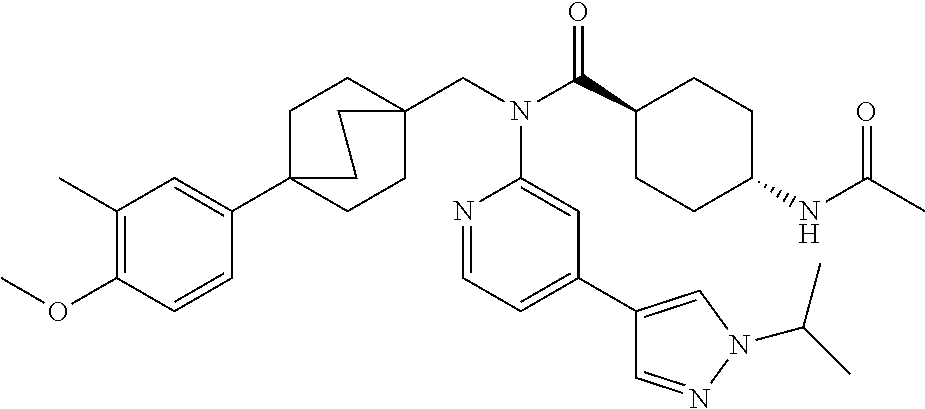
COC1=C(C)C=C(C23CCC(CN(C(C4CCC(NC(C)=O)CC4)=O)C4=CC(C5=CN(C(C)C)N=C5)=CC=N4)(CC2)CC3)C=C1
